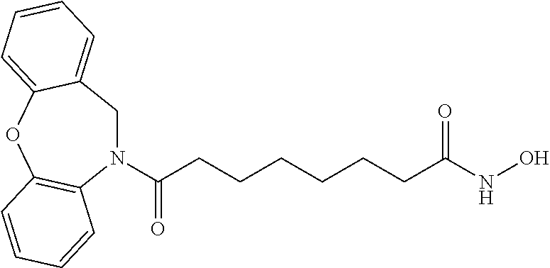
N1(C(CCCCCCC(NO)=O)=O)CC2=CC=CC=C2OC2=C1C=CC=C2
